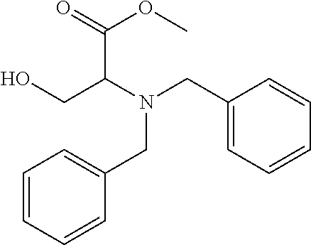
C(C(N(CC1=CC=CC=C1)CC1=CC=CC=C1)CO)(=O)OC
